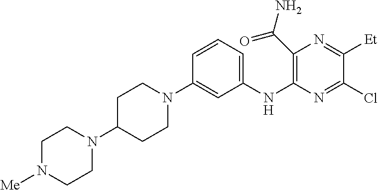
C1=CC=C(NC2=C(C(N)=O)N=C([Et])C(Cl)=N2)C=C1N1CCC(N2CCN([Me])CC2)CC1
